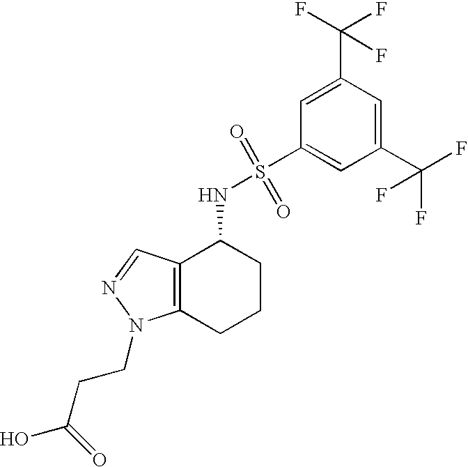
C12=C(C=NN1CCC(O)=O)C(NS(=O)(=O)C1=CC(C(F)(F)F)=CC(C(F)(F)F)=C1)CCC2
